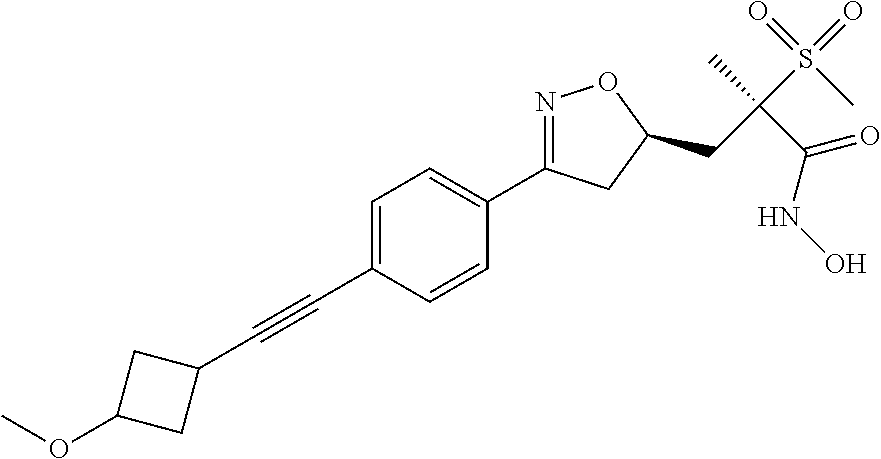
C1=C(C#CC2CC(OC)C2)C=CC(C2=NOC(CC(S(=O)(=O)C)(C)C(=O)NO)C2)=C1
